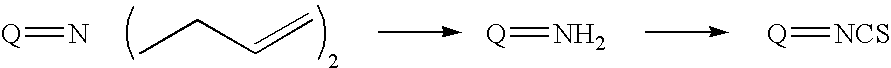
CCC=C.[Q]=N.[Q]=N.[Q]=[NCS]
